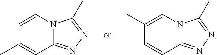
C12=NN=C(C)N1C=CC(C)=C2.C12=NN=C(C)N1C=C(C)C=C2
